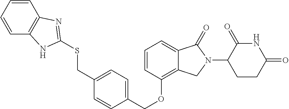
O(C1=C2C(=CC=C1)C(=O)N(C1C(=O)NC(=O)CC1)C2)CC1=CC=C(CSC2=NC3=C(C=CC=C3)N2)C=C1
